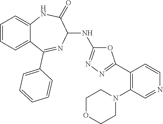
C1=CC=C2C(=C1)NC(=O)C(NC1=NN=C(C3=C(N4CCOCC4)C=NC=C3)O1)N=C2C1=CC=CC=C1
